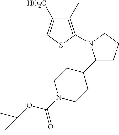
C1CN(C(OC(C)(C)C)=O)CCC1C1N(C2=C(C)C([HO2C])=CS2)CCC1
